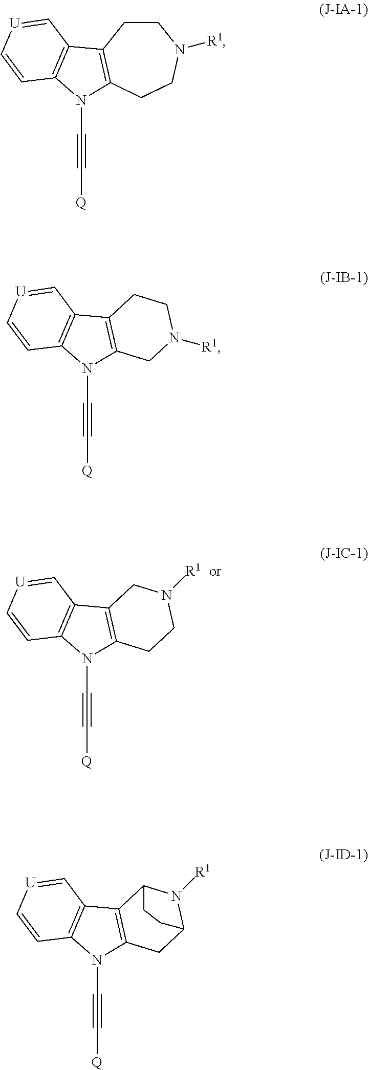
C12=C(N(C#C[Q])C3=C1C=[U]C=C3)CCN([R1])C2.C12=C(N(C#C[Q])C3=C1C=[U]C=C3)CC1N([R1])C2CC1.C1CC2=C(CCN1[R1])N(C#C[Q])C1=C2C=[U]C=C1.C12=C(N(C#C[Q])C3=C1C=[U]C=C3)CN([R1])CC2
